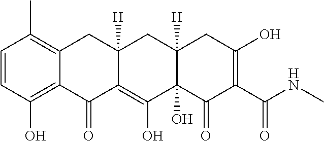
C1=CC(O)=C2C(=C1C)CC1([H])C(=C(O)C3(O)C([H])(C1)CC(O)=C(C(NC)=O)C3=O)C2=O
